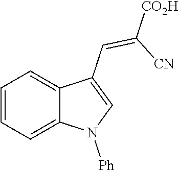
C1=C2C(C=C([CO2H])[CN])=CN([Ph])C2=CC=C1
